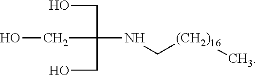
[(CH2)16](C)CNC(CO)(CO)CO
